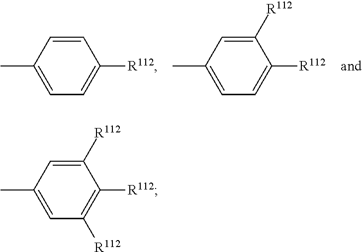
CC1=CC=C([R112])C=C1.CC1=CC=C([R112])C([R112])=C1.CC1=CC([R112])=C([R112])C([R112])=C1
